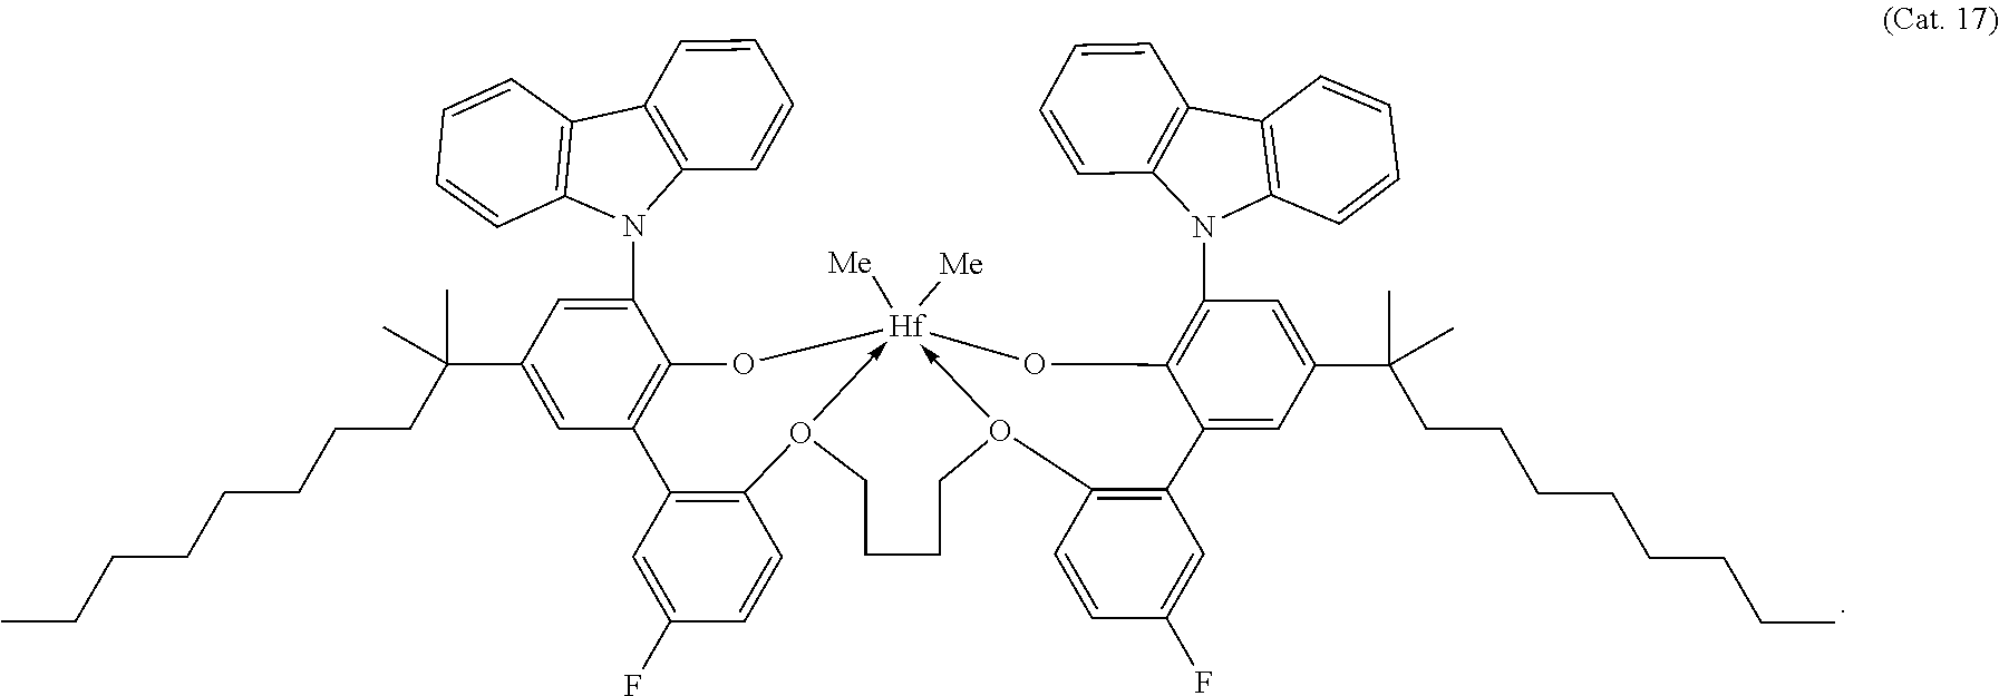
C1(C(CCCCCCCC)(C)C)=CC2=C(C(N3C4=C(C5=C3C=CC=C5)C=CC=C4)=C1)O[Hf]13([Me])([Me])-O(C4=C2C=C(F)C=C4)CCCCO->1C1=C(C=C(F)C=C1)C1=CC(C(CCCCCCCC)(C)C)=CC(N2C4=C(C5=C2C=CC=C5)C=CC=C4)=C1O3
